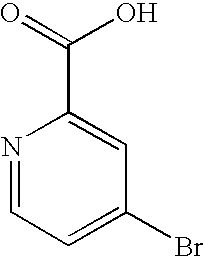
N1=CC=C(Br)C=C1C(=O)O
